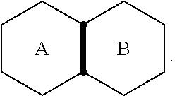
C1CCC2CCCCC2C1.B.[A]
